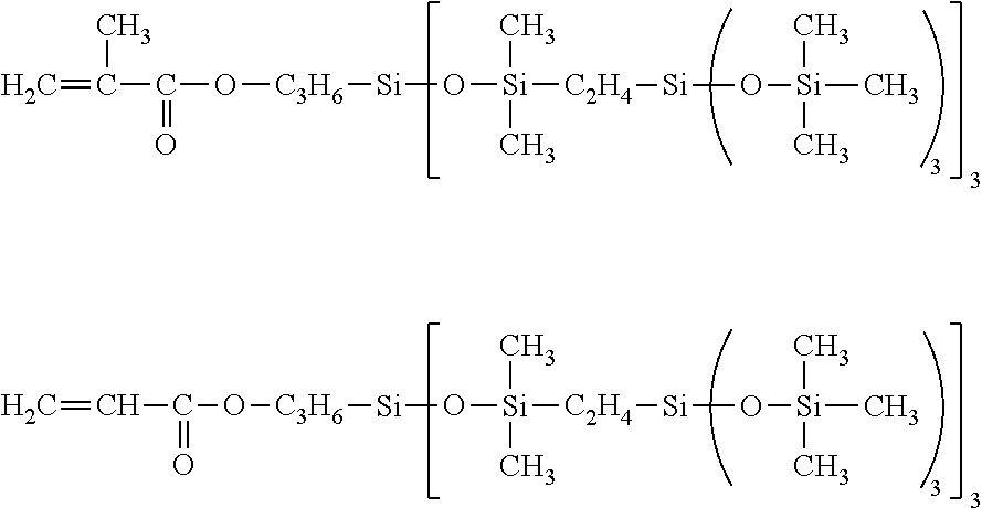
C=CC(=O)O[C3H6][Si]O[Si]([C2H4][Si]O[Si](C)(C)C)(C)C.C=C(C)C(=O)O[C3H6][Si]O[Si]([C2H4][Si]O[Si](C)(C)C)(C)C
